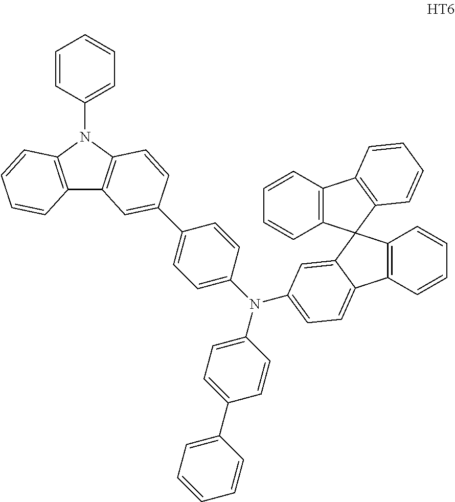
C12=C(N(C3=CC=CC=C3)C3=C1C=C(C1=CC=C(N(C4=CC=C(C5=CC=CC=C5)C=C4)C4=CC=C5C6=C(C=CC=C6)C6(C5=C4)C4=C(C=CC=C4)C4=C6C=CC=C4)C=C1)C=C3)C=CC=C2
